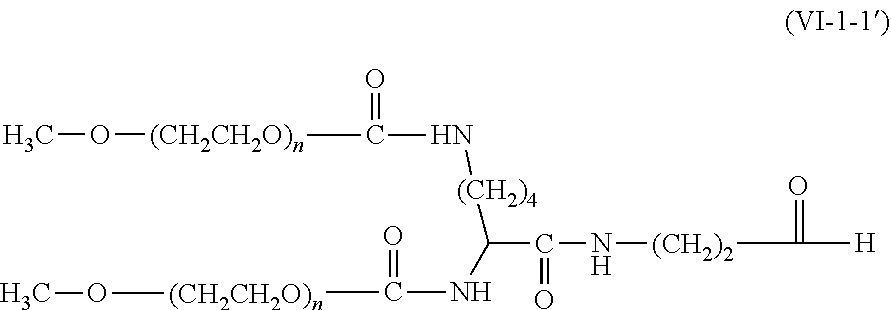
CO[(CH2CH2O)n]C(=O)N[(CH2)4]C(C(=O)N[(CH2)2]C(=O)[H])NC(=O)[(CH2CH2O)n]OC
